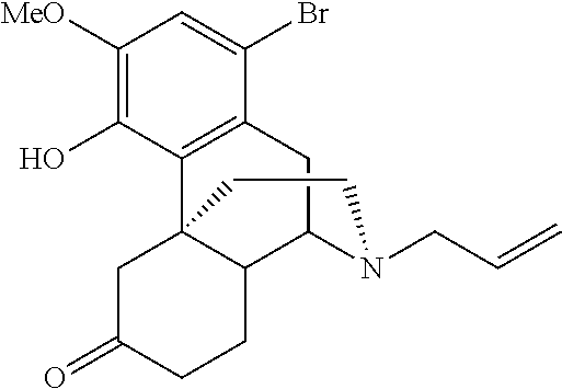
C1([MeO])=C(O)C2=C(C(Br)=C1)CC1C3C2(CC(=O)CC3)CCN1CC=C
